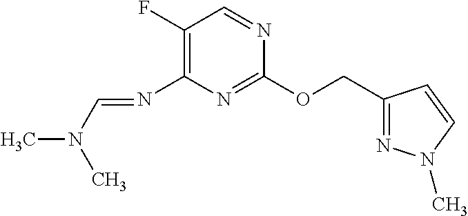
C1(COC2=NC(N=CN(C)C)=C(F)C=N2)=NN(C)C=C1
